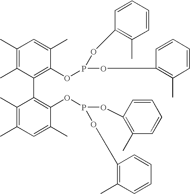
C1(C)=C(C)C(C2=C(OP(OC3=C(C)C=CC=C3)OC3=C(C)C=CC=C3)C(C)=CC(C)=C2C)=C(OP(OC2=C(C)C=CC=C2)OC2=C(C)C=CC=C2)C(C)=C1
